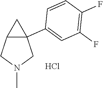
C12C(C3=CC(F)=C(F)C=C3)(CN(C)C1)C2.Cl
